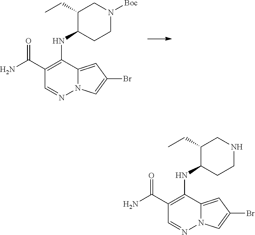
C1(C(N)=O)=C(NC2C(CC)CN([Boc])CC2)C2=CC(Br)=CN2N=C1.C1(C(N)=O)=C(NC2C(CC)CNCC2)C2=CC(Br)=CN2N=C1
